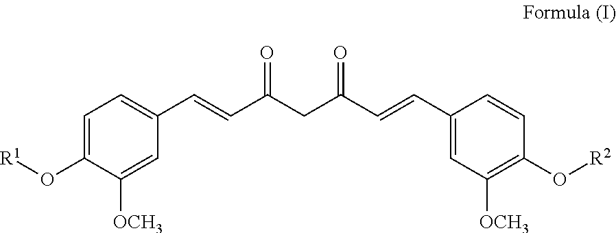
C1=C(O[R1])C([OCH3])=CC(C=CC(=O)CC(=O)C=CC2=CC([OCH3])=C(O[R2])C=C2)=C1
